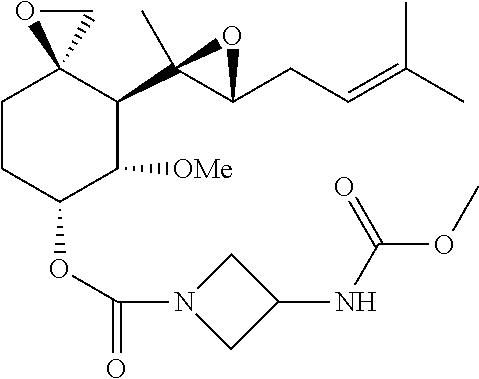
C1CC(OC(=O)N2CC(NC(OC)=O)C2)C([OMe])C(C2(C)C(CC=C(C)C)O2)C12CO2
